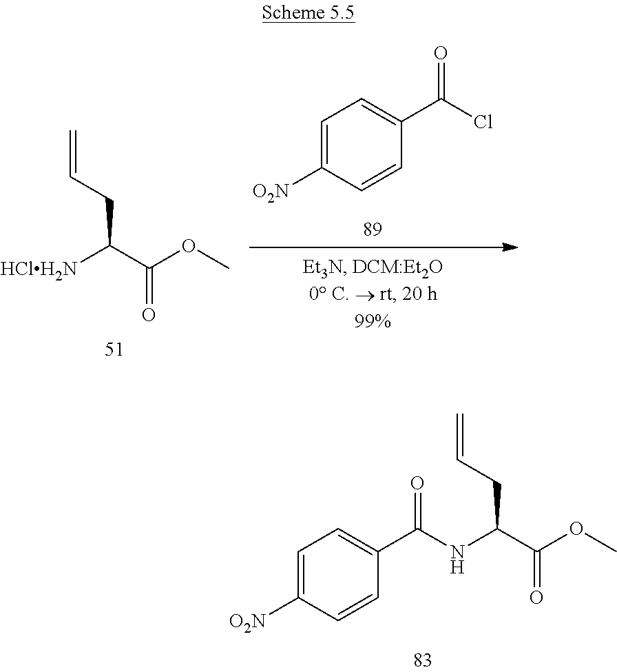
[HClH2N]C(C(OC)=O)CC=C.C1=C([O2N])C=CC(C(Cl)=O)=C1.C1=C([O2N])C=CC(C(NC(C(OC)=O)CC=C)=O)=C1
